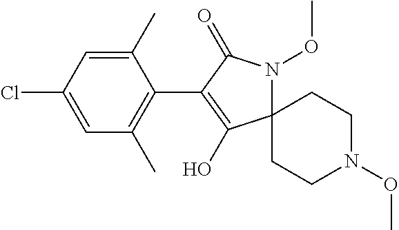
C12(N(OC)C(=O)C(C3=C(C)C=C(Cl)C=C3C)=C1O)CCN(OC)CC2
